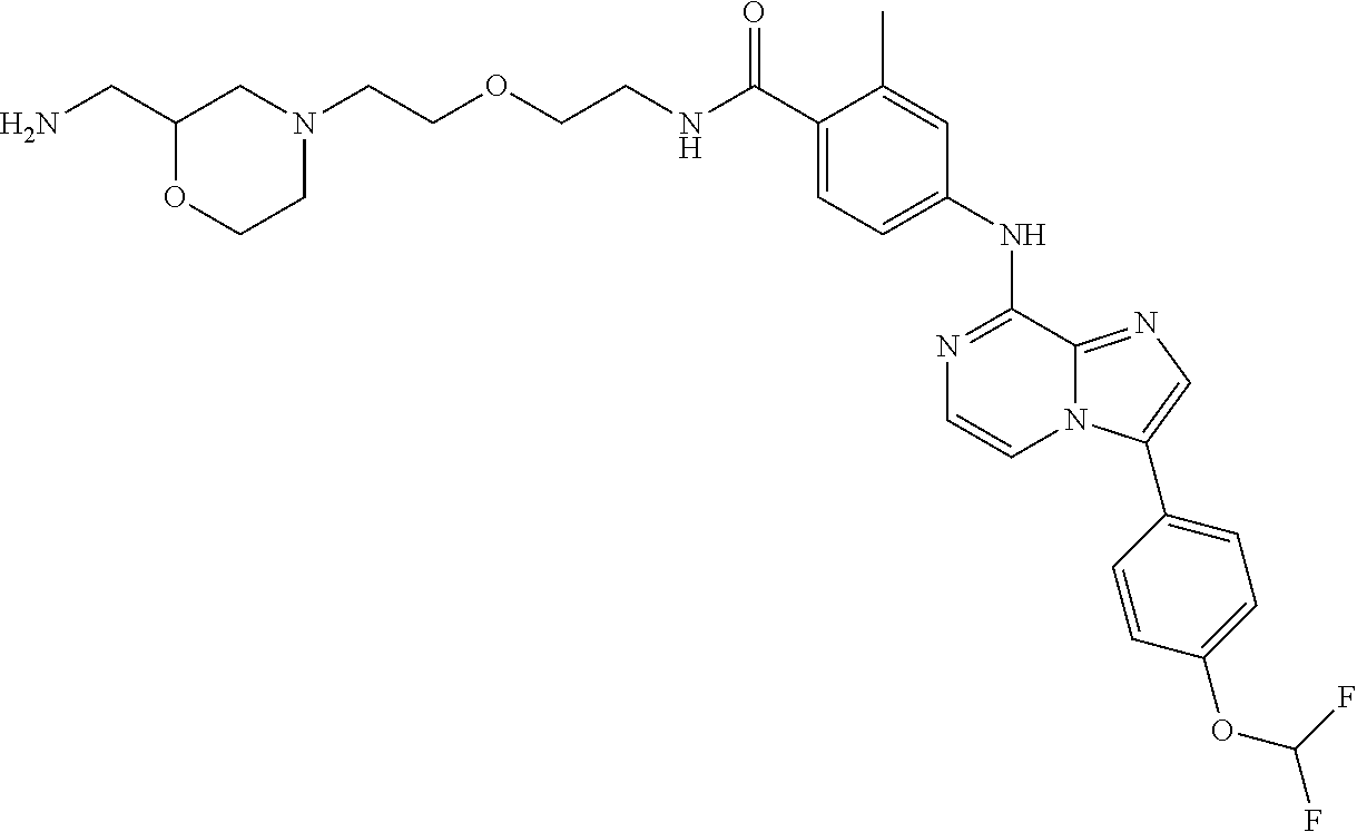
C(C1=CC=C(NC2=NC=CN3C2=NC=C3C2=CC=C(OC(F)F)C=C2)C=C1C)(=O)NCCOCCN1CC(CN)OCC1
